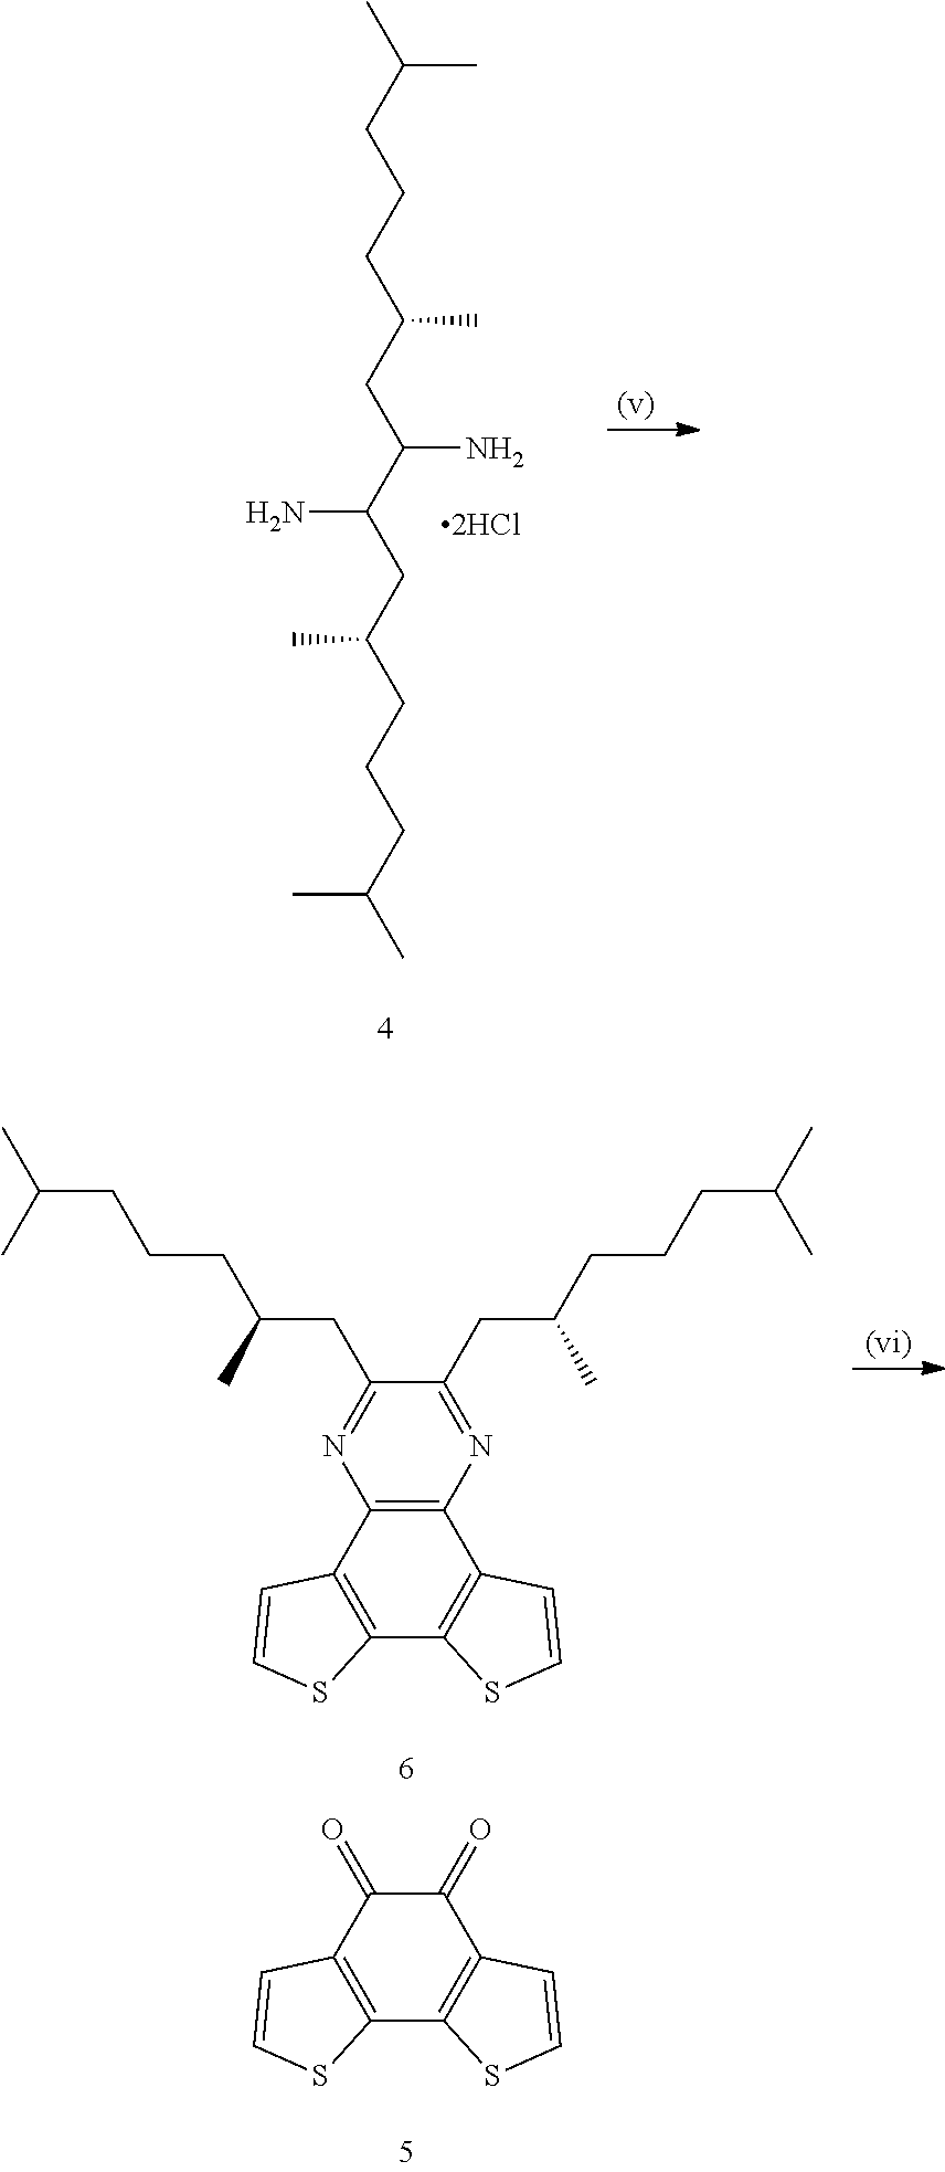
CC(CCCC(C)CC(N)C(CC(CCCC(C)C)C)N)C.C1(CC(CCCC(C)C)C)=NC2=C(N=C1CC(CCCC(C)C)C)C1=C(C3=C2C=CS3)SC=C1.O=C1C(=O)C2=C(C3=C1C=CS3)SC=C2
